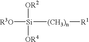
[Si]([R3O])([OR2])([OR4])[(CH3)n][R1]
